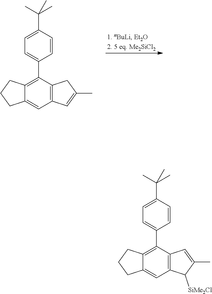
C12=C(C([SiMe2Cl])C(C)=C1)C=C1C(=C2C2=CC=C(C(C)(C)C)C=C2)CCC1.C12=C(C=C(C)C1)C=C1C(=C2C2=CC=C(C(C)(C)C)C=C2)CCC1
